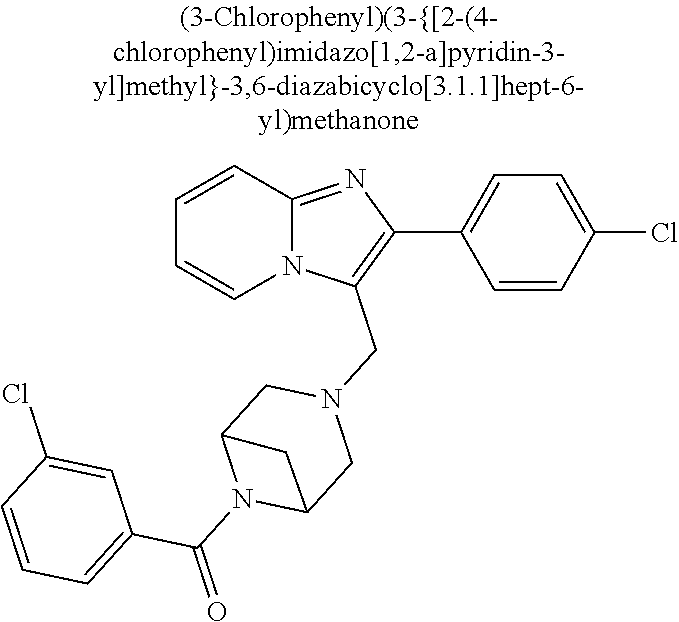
N12C(=NC(C3=CC=C(Cl)C=C3)=C1CN1CC3N(C(=O)C4=CC=CC(Cl)=C4)C(C1)C3)C=CC=C2
